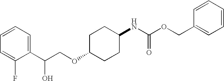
C1=C(F)C(C(COC2CCC(NC(OCC3=CC=CC=C3)=O)CC2)O)=CC=C1
